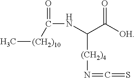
N(C(C([OH])=O)[(CH2)4]N=C=S)C(=O)[(CH2)10]C
